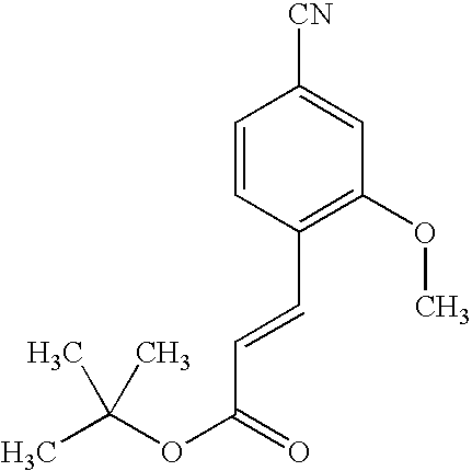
C1=CC(C=CC(OC(C)(C)C)=O)=C(OC)C=C1[CN]
